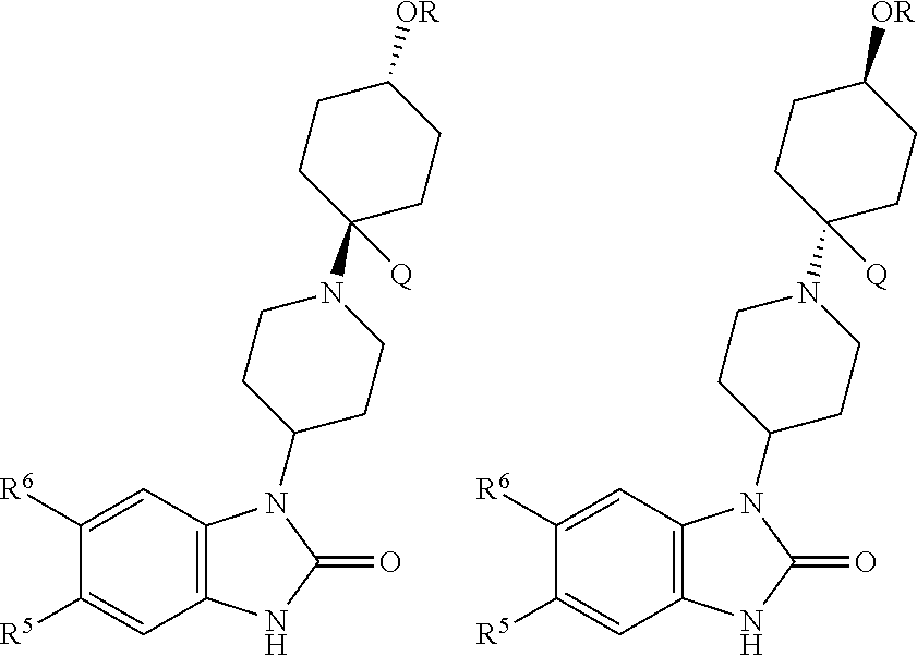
C1([R6])=CC2=C(C=C1[R5])NC(=O)N2C1CCN(C2([Q])CCC([OR])CC2)CC1.C1([R6])=CC2=C(C=C1[R5])NC(=O)N2C1CCN(C2([Q])CCC([OR])CC2)CC1
